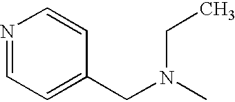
N1=CC=C(CN(C)CC)C=C1
